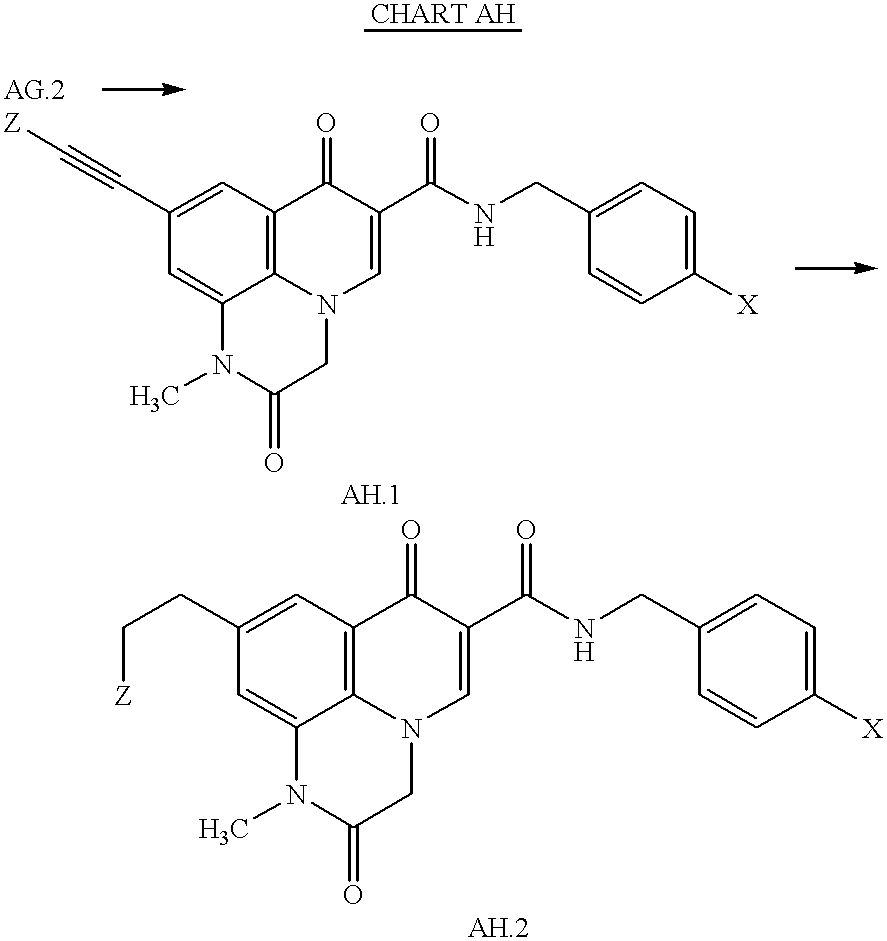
C1=C2C3=C(C=C1C#C[Z])C(=O)C(C(NCC1=CC=C([X])C=C1)=O)=CN3CC(=O)N2C.C1=C2C3=C(C=C1CC[Z])C(=O)C(C(NCC1=CC=C([X])C=C1)=O)=CN3CC(=O)N2C
